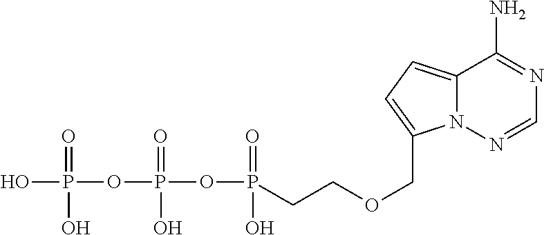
OP(OP(OP(=O)(O)CCOCC1=CC=C2N1N=CN=C2N)(=O)O)(=O)O
